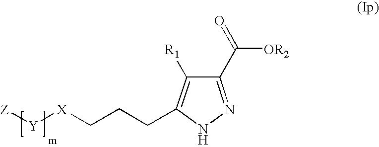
C1(C(=O)[OR2])=NNC(CCC[X][Y][Z])=C1[R1]
